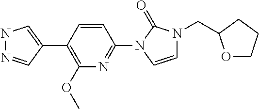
N1N=CC(C2=C(OC)N=C(N3C=CN(CC4OCCC4)C3=O)C=C2)=C1
